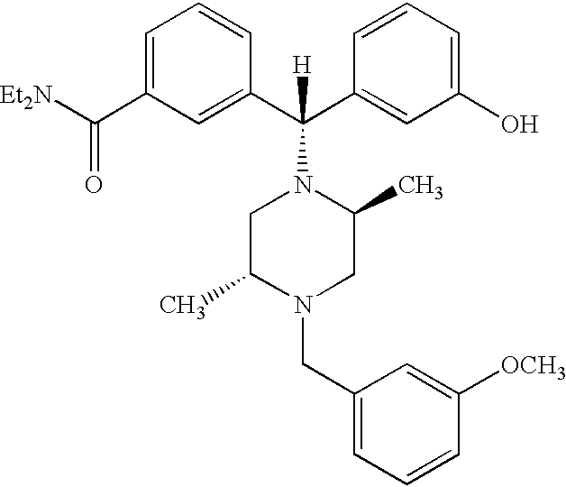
C1(C(C2=CC(O)=CC=C2)(N2CC(C)N(CC3=CC=CC([OCH3])=C3)CC2C)[H])=CC(C([Et2N])=O)=CC=C1
